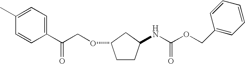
C1(C(COC2CCC(NC(OCC3=CC=CC=C3)=O)C2)=O)=CC=C(C)C=C1
